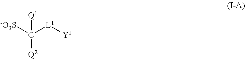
[-O3S]C([L1][Y1])([Q1])[Q2]
